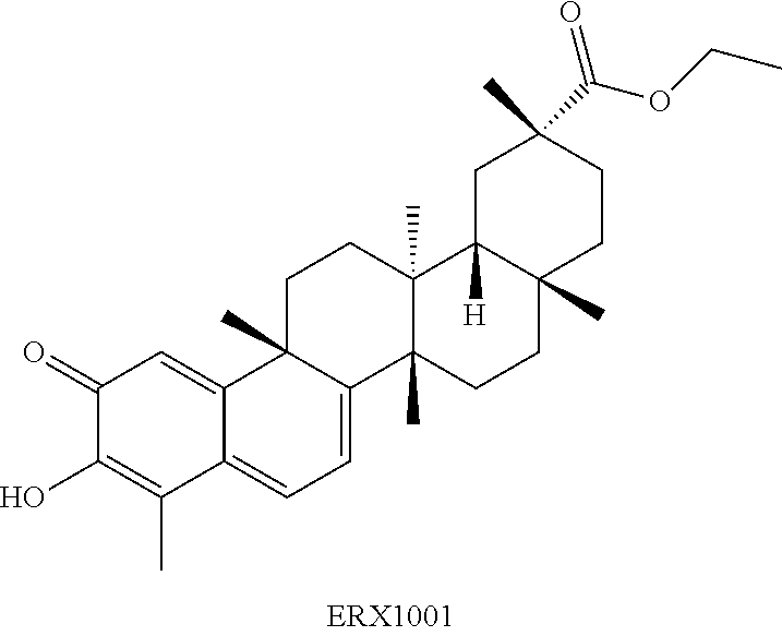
C1(=O)C(O)=C(C)C2=CC=C3C(C)(C2=C1)CCC1(C)C3(C)CCC2(C)C1([H])CC(C)(C(OCC)=O)CC2
